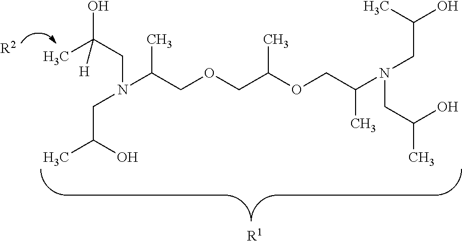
N(C(C)COCC(OCC(N(CC(O)C)CC(O)C)C)C)(CC(O)C)CC(O)(C)[H].[R2].[R1]
